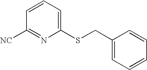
C1([NC])=NC(SCC2=CC=CC=C2)=CC=C1
